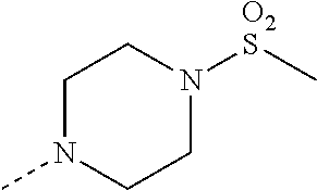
C1N(C)CCN([O2S]C)C1
